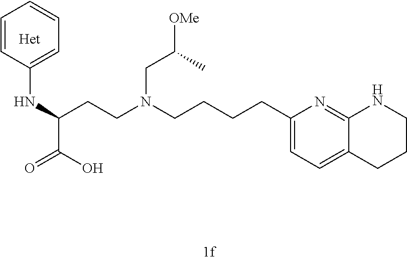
C1=CC(NC(C(O)=O)CCN(CCCCC2=CC=C3C(=N2)NCCC3)CC([OMe])C)=CC=C1
